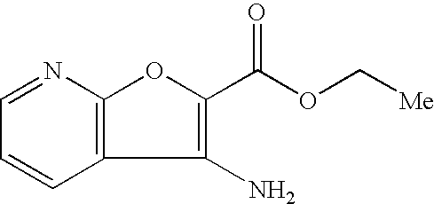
C12=C(N=CC=C1)OC(C(OC[Me])=O)=C2N
